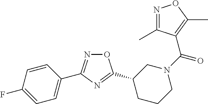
O1N=C(C2=CC=C(F)C=C2)N=C1C1CCCN(C(=O)C2=C(C)ON=C2C)C1
